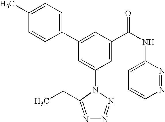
C1(C2=CC(C(NC3=CC=CN=N3)=O)=CC(N3C(CC)=NN=N3)=C2)=CC=C(C)C=C1
